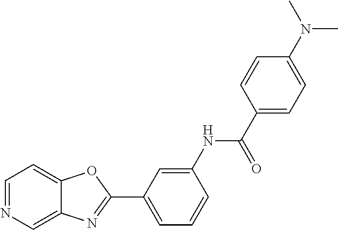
C1=NC=C2C(=C1)OC(C1=CC=CC(NC(C3=CC=C(N(C)C)C=C3)=O)=C1)=N2
